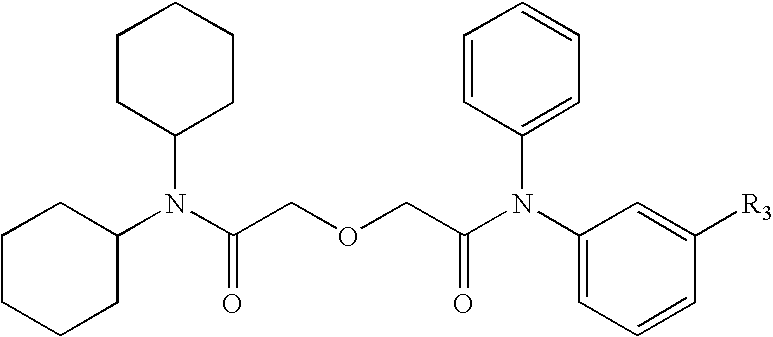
C1CCCC(N(C(COCC(N(C2=CC=CC([R3])=C2)C2=CC=CC=C2)=O)=O)C2CCCCC2)C1
